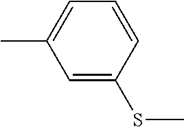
CC1=CC=CC(SC)=C1
